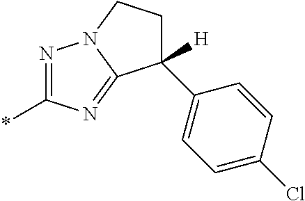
N1=C(*)N=C2N1CCC2(C1=CC=C(Cl)C=C1)[H]
